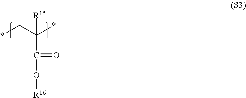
*CC(*)([R15])C(O[R16])=O
